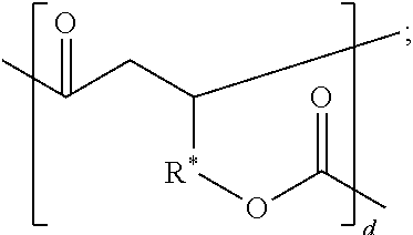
CC(CC(C)[R*]OC(C)=O)=O
